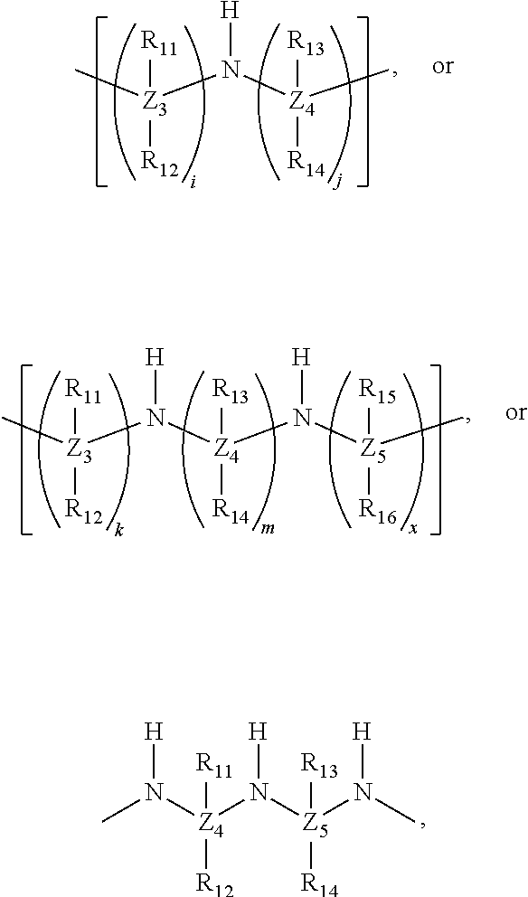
C[Z3](N([Z4](C)([R13])[R14])[H])([R11])[R12].C[Z3](N([Z4](N([Z5](C)([R15])[R16])[H])([R13])[R14])[H])([R11])[R12].N([Z4](N([Z5](N(C)[H])([R13])[R14])[H])([R11])[R12])(C)[H]
